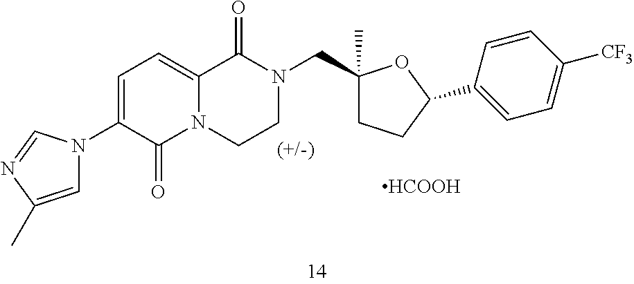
C1=C(N2C=C(C)N=C2)C(=O)N2C(=C1)C(=O)N(CC1(C)CCC(C3=CC=C([CF3])C=C3)O1)CC2.[HCOOH]
